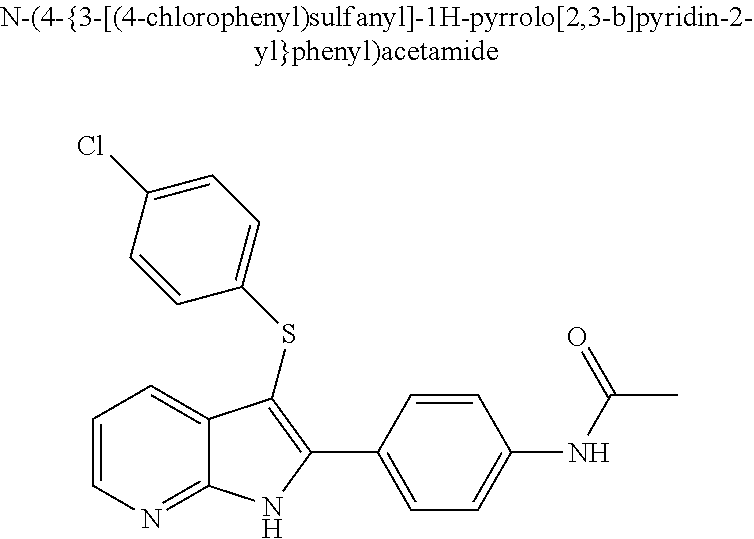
C1=CN=C2C(=C1)C(SC1=CC=C(Cl)C=C1)=C(C1=CC=C(NC(C)=O)C=C1)N2
